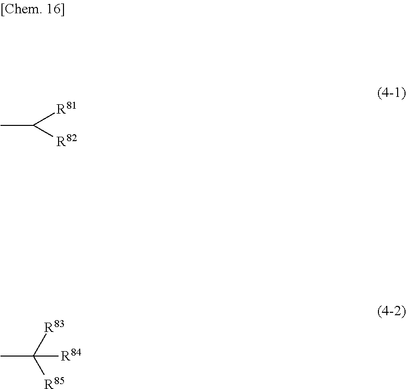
CC([R81])[R82].CC([R83])([R85])[R84]
